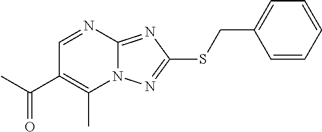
C1=NC2=NC(SCC3=CC=CC=C3)=NN2C(C)=C1C(C)=O
